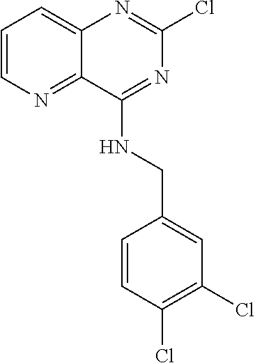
ClC1=NC2=CC=CN=C2C(NCC2=CC(Cl)=C(Cl)C=C2)=N1
